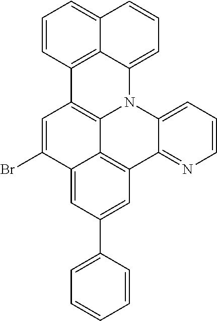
C12=C3C4=NC=CC=C4N4C1=C(C=C(Br)C2=CC(C1=CC=CC=C1)=C3)C1=C2C4=CC=CC2=CC=C1
